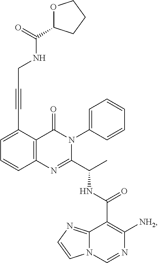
C1=C(C#CCNC(=O)C2OCCC2)C2=C(C=C1)N=C(C(C)NC(C1=C([NH2])N=CN3C1=NC=C3)=O)N(C1=CC=CC=C1)C2=O
